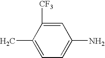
C1(C)=CC=C(N)C=C1[CF3]
